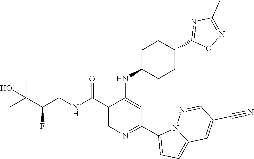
C1(C(NCC(C(C)(C)O)F)=O)=CN=C(C2=CC=C3N2N=CC(C#N)=C3)C=C1NC1CCC(C2=NC(C)=NO2)CC1
